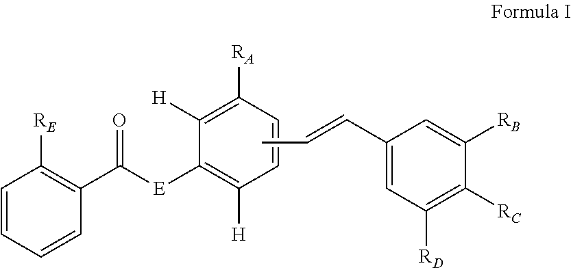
C1=CC=CC(C([E]C2=C([H])C=CC([RA])=C2[H])=O)=C1[RE].C(=CC1=CC([RD])=C([RC])C([RB])=C1)C
